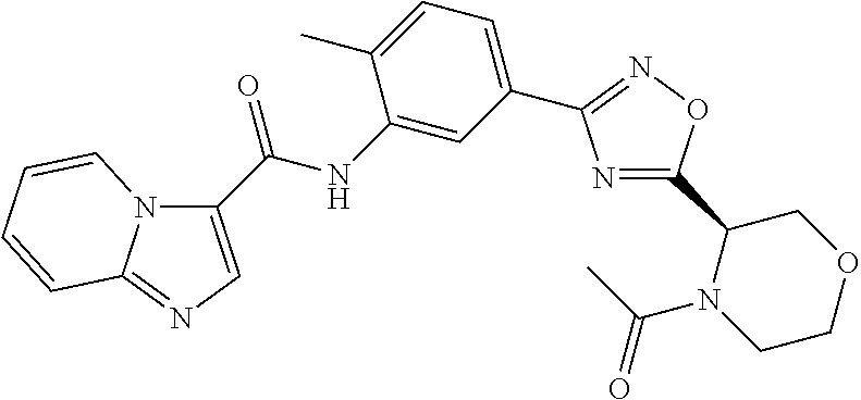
C1(C(NC2=CC(C3=NOC(C4N(C(C)=O)CCOC4)=N3)=CC=C2C)=O)=CN=C2N1C=CC=C2
